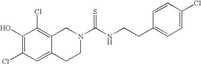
C1(O)=C(Cl)C=C2C(=C1Cl)CN(C(NCCC1=CC=C(Cl)C=C1)=S)CC2
